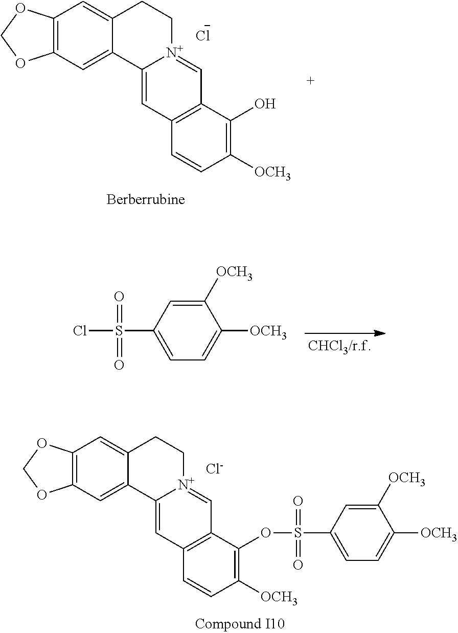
[Cl-].C12=C(C=C3C(=C1)CC[N+]1=CC4=C(C=C31)C=CC([OCH3])=C4O)OCO2.C1([OCH3])=CC(S(Cl)(=O)=O)=CC=C1[OCH3].C12=C(C=C3C(=C1)CC[N+]1=CC4=C(C=C31)C=CC([OCH3])=C4OS(C1=CC=C([OCH3])C([OCH3])=C1)(=O)=O)OCO2.[Cl-]
